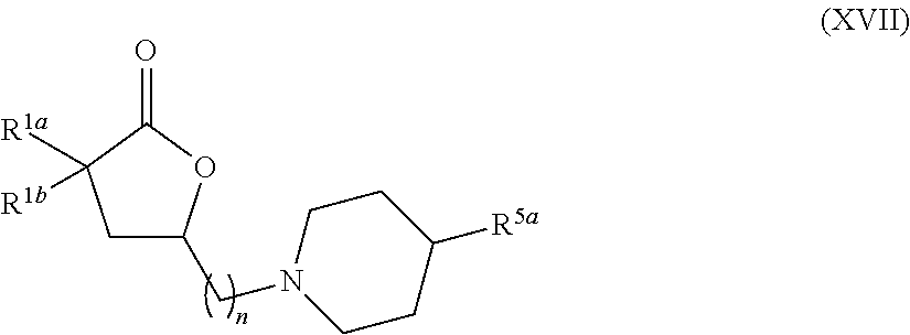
C1C(CN2CCC([R5a])CC2)OC(=O)C1([R1b])[R1a]
